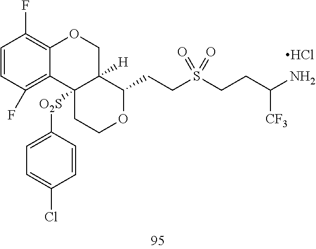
C1=CC(F)=C2C(=C1F)OCC1([H])C2([O2S]C2=CC=C(Cl)C=C2)CCOC1CCS(CCC(N)[CF3])(=O)=O.Cl
